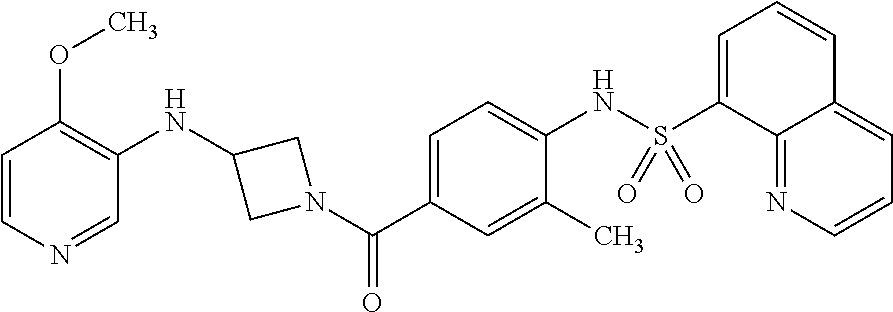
C1(NC2CN(C(C3=CC=C(NS(C4=CC=CC5=CC=CN=C45)(=O)=O)C(C)=C3)=O)C2)=C(OC)C=CN=C1
